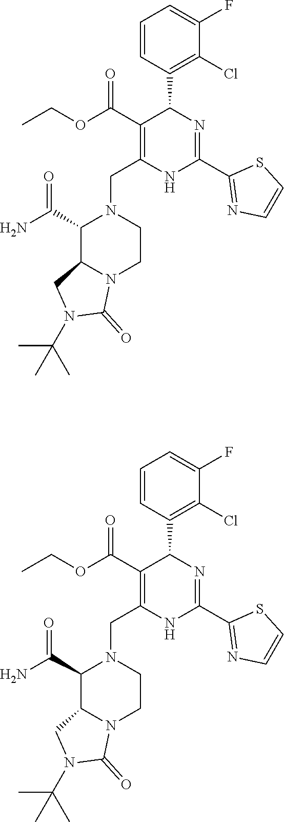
C1=CC(C2C(C(OCC)=O)=C(CN3C(C(N)=O)C4N(CC3)C(=O)N(C(C)(C)C)C4)NC(C3=NC=CS3)=N2)=C(Cl)C(F)=C1.C1=CC(C2C(C(OCC)=O)=C(CN3C(C(N)=O)C4N(CC3)C(=O)N(C(C)(C)C)C4)NC(C3=NC=CS3)=N2)=C(Cl)C(F)=C1
